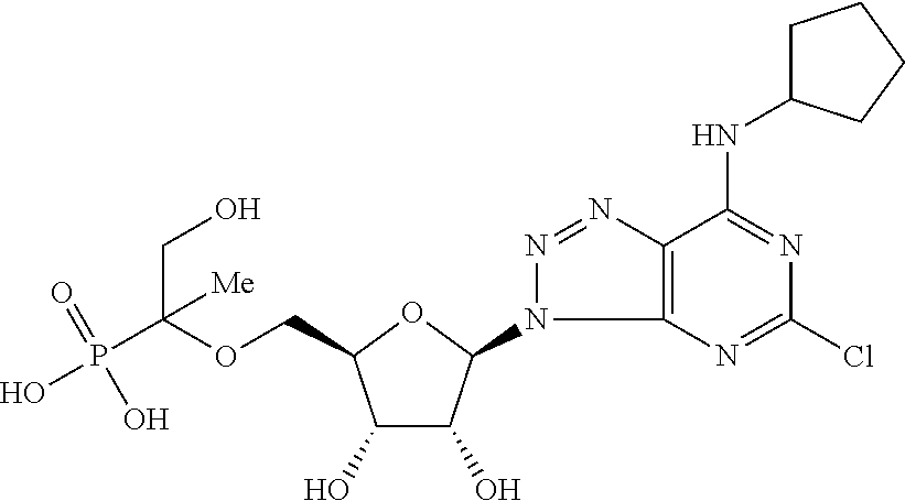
C(OCC1C(O)C(O)C(N2C3=C(N=N2)C(NC2CCCC2)=NC(Cl)=N3)O1)(P(O)(=O)O)(CO)[Me]
